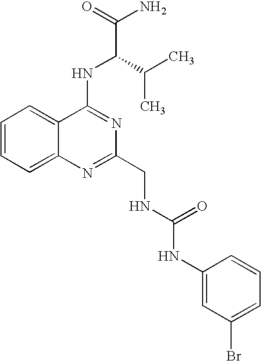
C1=CC=C2C(=C1)C(NC(C(N)=O)C(C)C)=NC(CNC(NC1=CC(Br)=CC=C1)=O)=N2
